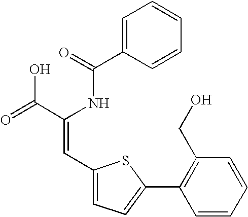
C1=C(C(=O)NC(C(=O)O)=CC2=CC=C(C3=C(CO)C=CC=C3)S2)C=CC=C1
